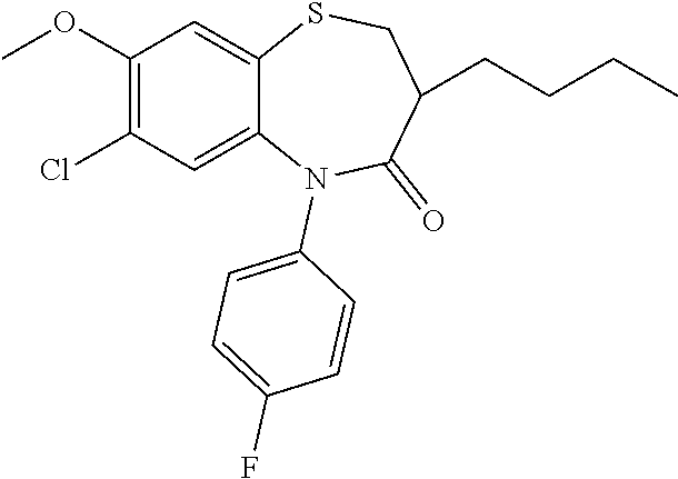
C1=CC(F)=CC=C1N1C(=O)C(CCCC)CSC2=CC(OC)=C(Cl)C=C12
